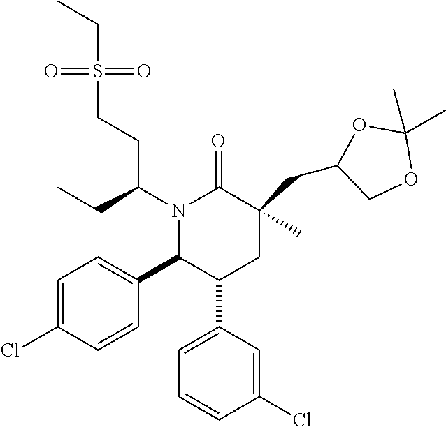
N1(C(CC)CCS(=O)(=O)CC)C(C2=CC=C(Cl)C=C2)C(C2=CC=CC(Cl)=C2)CC(CC2OC(C)(C)OC2)(C)C1=O
